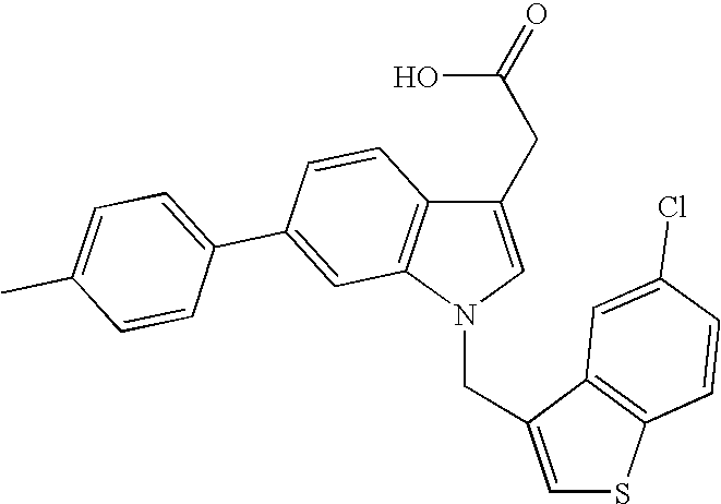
C1(CC(O)=O)=CN(CC2=CSC3=C2C=C(Cl)C=C3)C2=C1C=CC(C1=CC=C(C)C=C1)=C2
